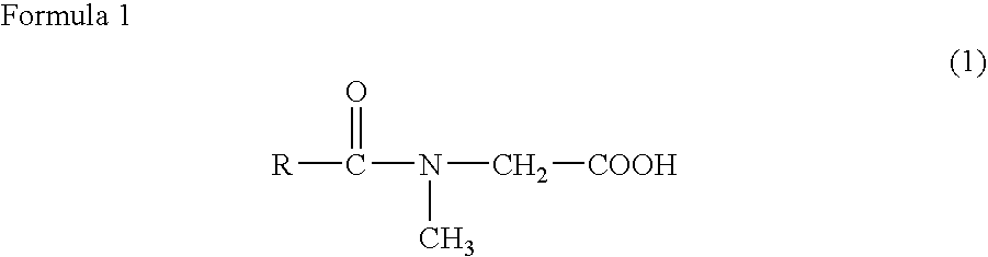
[R]C(=O)N(C)C[COOH]
